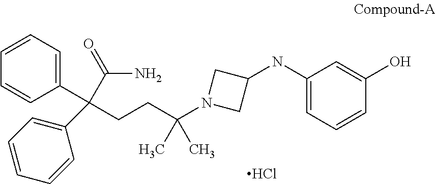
C1(NC2CN(C(CCC(C3=CC=CC=C3)(C3=CC=CC=C3)C(=O)N)(C)C)C2)=CC=CC(O)=C1.Cl
